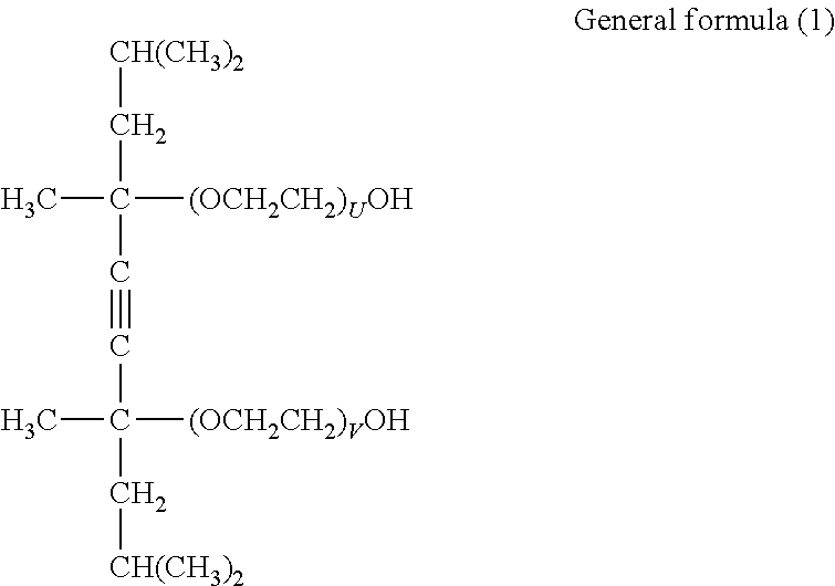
C(C(C#CC(C[CH(CH3)2])([(OCH2CH2)VOH])C)([(OCH2CH2)UOH])C)[CH(CH3)2]
